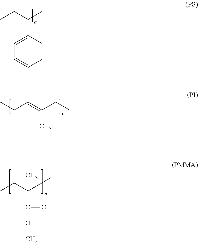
CCC(C)C1=CC=CC=C1.CCC=C(CC)C.CCC(C)(C)C(OC)=O
